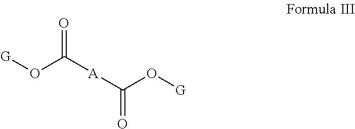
[G]OC([A]C(O[G])=O)=O
